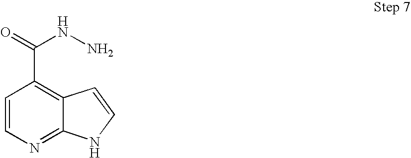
C1=CN=C2C(=C1C(=O)NN)C=CN2
